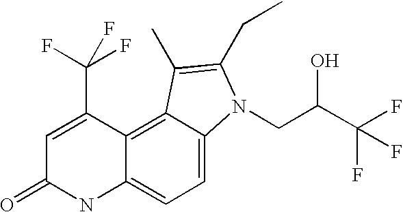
C1=C(C(F)(F)F)C2=C3C(=CC=C2NC1=O)N(CC(C(F)(F)F)O)C(CC)=C3C
